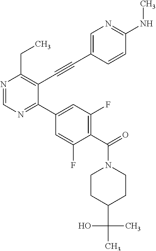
N1=CN=C(C2=CC(F)=C(C(=O)N3CCC(C(C)(O)C)CC3)C(F)=C2)C(C#CC2=CN=C(NC)C=C2)=C1CC
